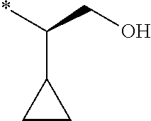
*C(CO)C1CC1
